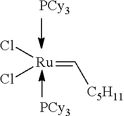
[Ru](=C[C5H11])(Cl)Cl.[PCy3].[PCy3]
